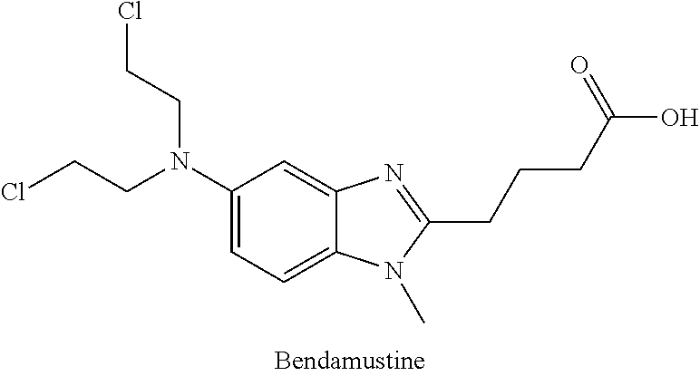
C1(N(CCCl)CCCl)=CC=C2C(=C1)N=C(CCCC(O)=O)N2C
